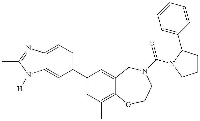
C12=CC(C3=CC(C)=C4C(=C3)CN(C(=O)N3C(C5=CC=CC=C5)CCC3)CCO4)=CC=C1N=C(C)N2[H]
